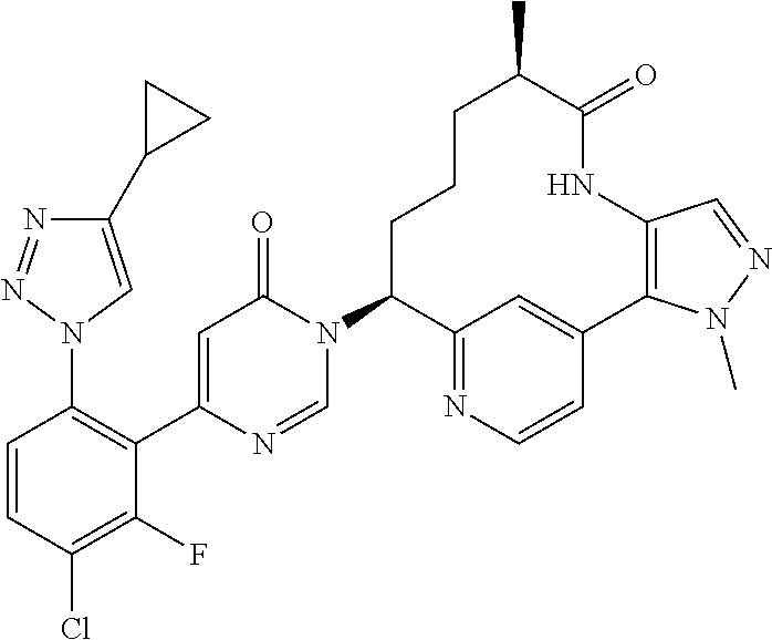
C1(C2CC2)=CN(C2=C(C3=CC(=O)N(C4C5=NC=CC(=C5)C5=C(C=NN5C)NC(=O)C(C)CCC4)C=N3)C(F)=C(Cl)C=C2)N=N1
